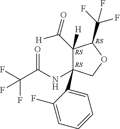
C1(C(=O)[H])([H])C(NC(C(F)(F)F)=O)(C2=CC=CC=C2F)COC1C(F)(F)F
